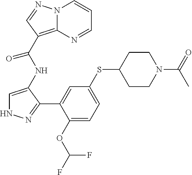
C1=C(NC(C2=C3N(C=CC=N3)N=C2)=O)C(C2=CC(SC3CCN(C(=O)C)CC3)=CC=C2OC(F)F)=NN1
